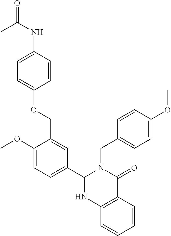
C1(C2=CC=C(OC)C(COC3=CC=C(NC(C)=O)C=C3)=C2)NC2=C(C(=O)N1CC1=CC=C(OC)C=C1)C=CC=C2
